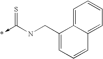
C1=CC=C(CNC(->*)=S)C2=CC=CC=C12
